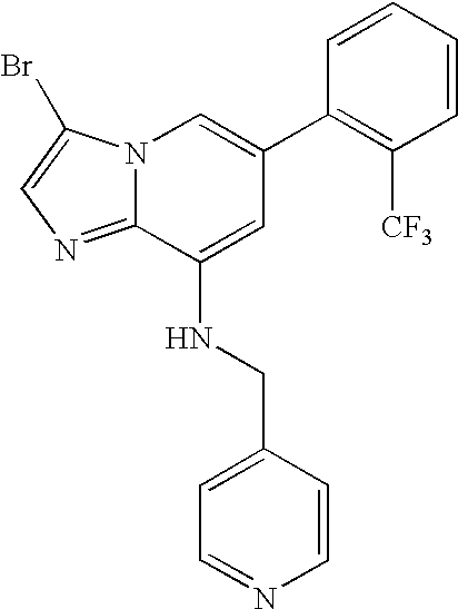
N12C(=NC=C1Br)C(NCC1=CC=NC=C1)=CC(C1=C([CF3])C=CC=C1)=C2
